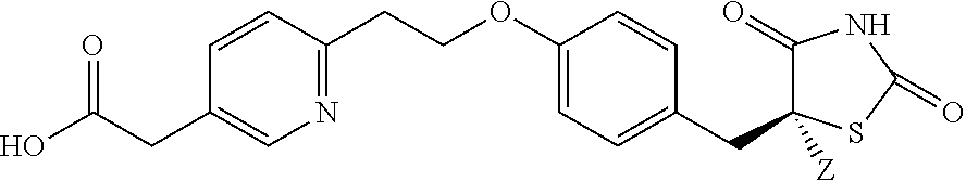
C1(CC(O)=O)=CN=C(CCOC2=CC=C(CC3([Z])C(=O)NC(=O)S3)C=C2)C=C1
